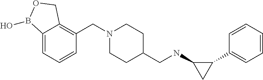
C1(C2=CC=CC=C2)C(NCC2CCN(CC3=C4C(=CC=C3)B(O)OC4)CC2)C1
